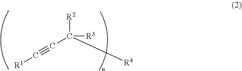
[R2]C([R4])(C#C[R1])[R3]
